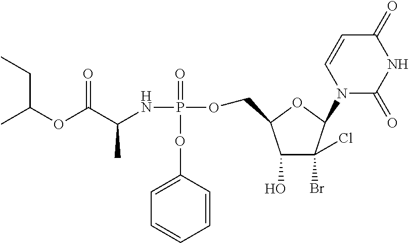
CC(OC(C(NP(=O)(OC1=CC=CC=C1)OCC1C(O)C(Br)(Cl)C(N2C(=O)NC(=O)C=C2)O1)C)=O)CC
